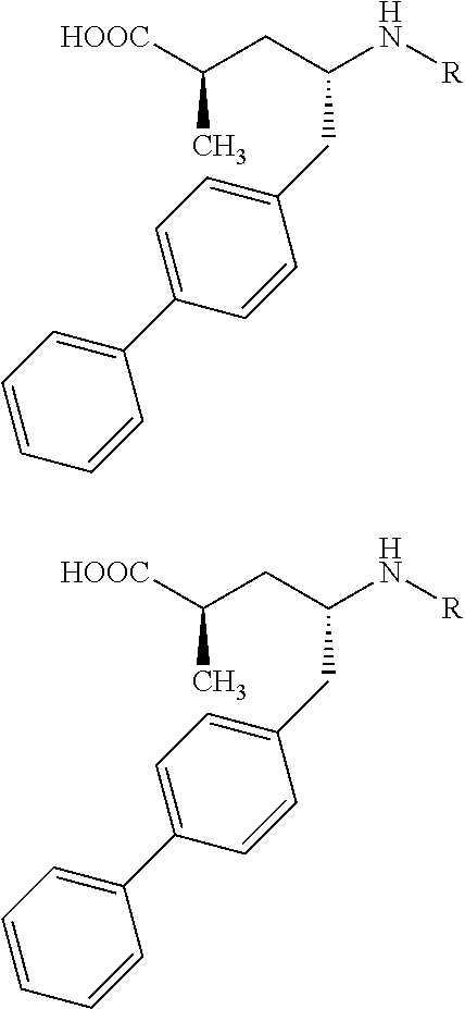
C1(C2=CC=CC=C2)=CC=C(CC(N[R])CC([HOOC])C)C=C1.C1(C2=CC=CC=C2)=CC=C(CC(N[R])CC([HOOC])C)C=C1
